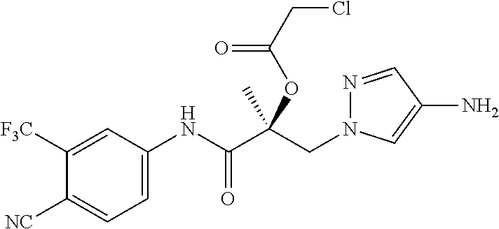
C(C(C(NC1=CC=C([NC])C([F3C])=C1)=O)(OC(CCl)=O)C)N1N=CC(N)=C1
